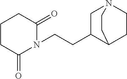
C1CC(=O)N(CCC2CN3CCC2CC3)C(=O)C1
